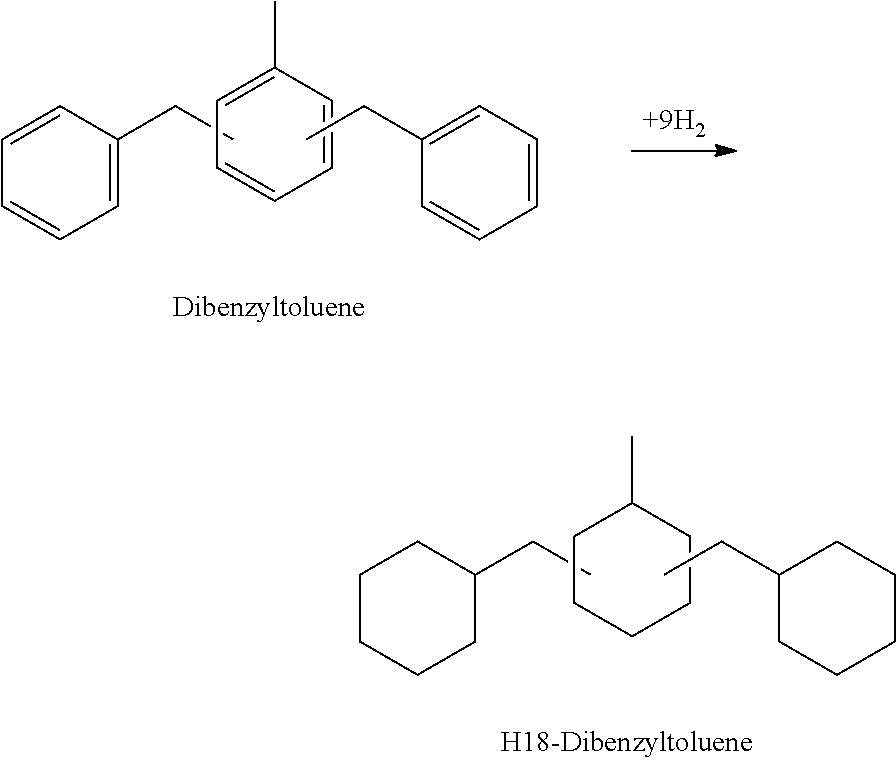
C1=CC=C(CC)C=C1.C1=CC=CC(C)=C1.CCC1=CC=CC=C1.C1CCC(CC)CC1.C1CCCC(C)C1.CCC1CCCCC1
